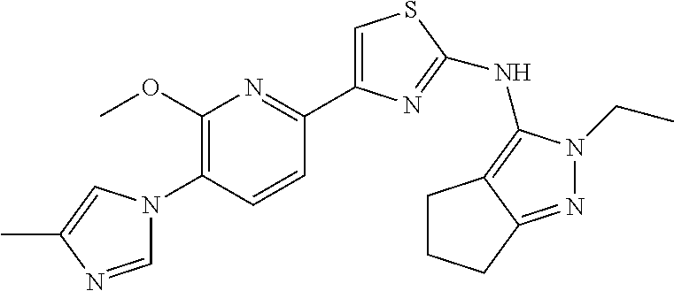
C1=NC(C)=CN1C1=C(OC)N=C(C2=CSC(NC3=C4C(=NN3CC)CCC4)=N2)C=C1
